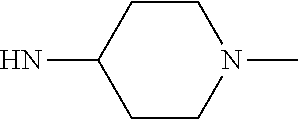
C1CN(C)CCC1N
